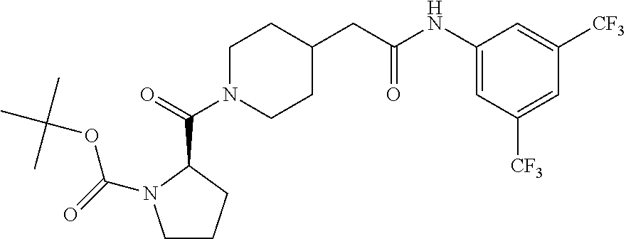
C(N1CCC(CC(NC2=CC([CF3])=CC([CF3])=C2)=O)CC1)(=O)C1N(C(=O)OC(C)(C)C)CCC1
